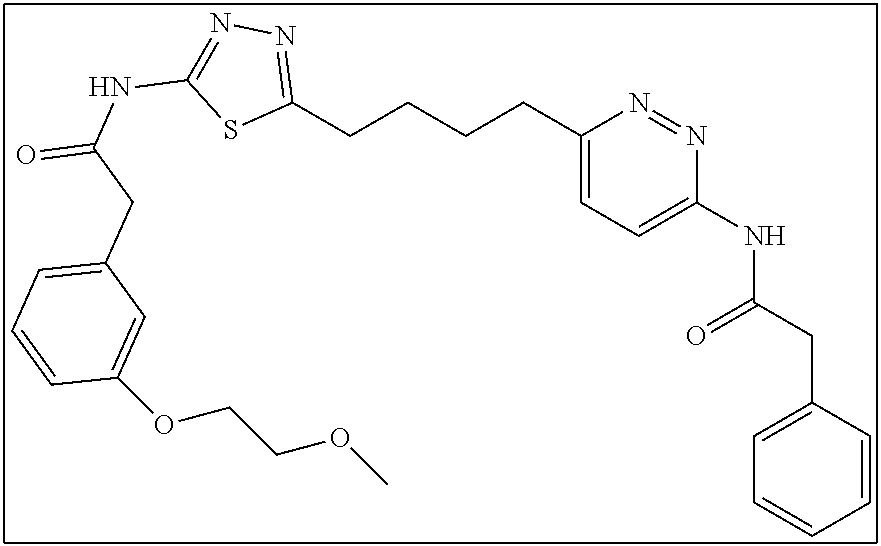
C1(CCCCC2=CC=C(NC(CC3=CC=CC=C3)=O)N=N2)=NN=C(NC(=O)CC2=CC=CC(OCCOC)=C2)S1
